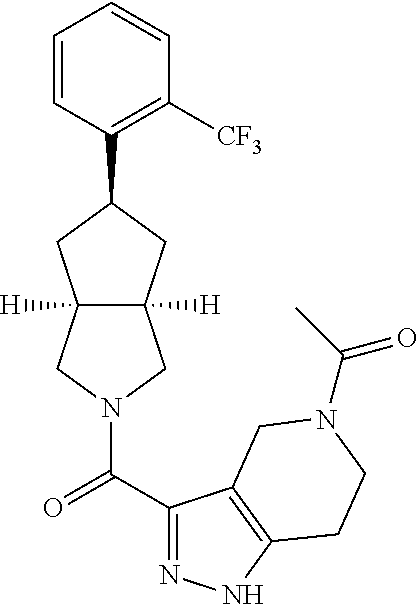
C1=CC(C2CC3([H])C([H])(CN(C(=O)C4=NNC5=C4CN(C(=O)C)CC5)C3)C2)=C([CF3])C=C1
